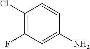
C1(Cl)=C(F)C=C(N)C=C1
